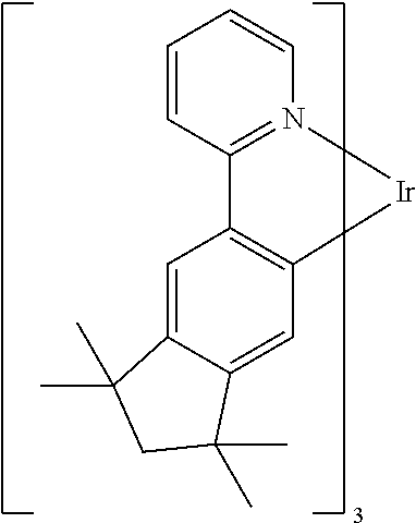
C12=C(C=C3C(=C1)C(C)(C)CC3(C)C)[Ir]N1=C2C=CC=C1
